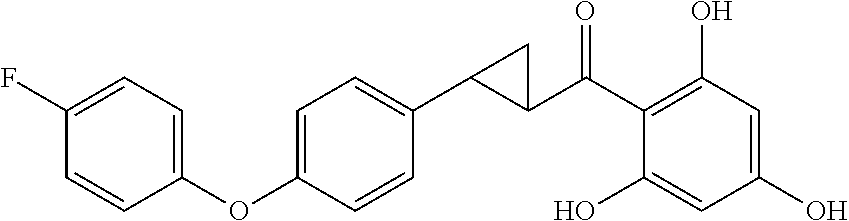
C1(C(C2=C(O)C=C(O)C=C2O)=O)C(C2=CC=C(OC3=CC=C(F)C=C3)C=C2)C1
